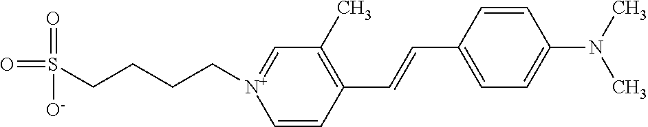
C1=CC(C=CC2=C(C)C=[N+](CCCCS(=O)(=O)[O-])C=C2)=CC=C1N(C)C
